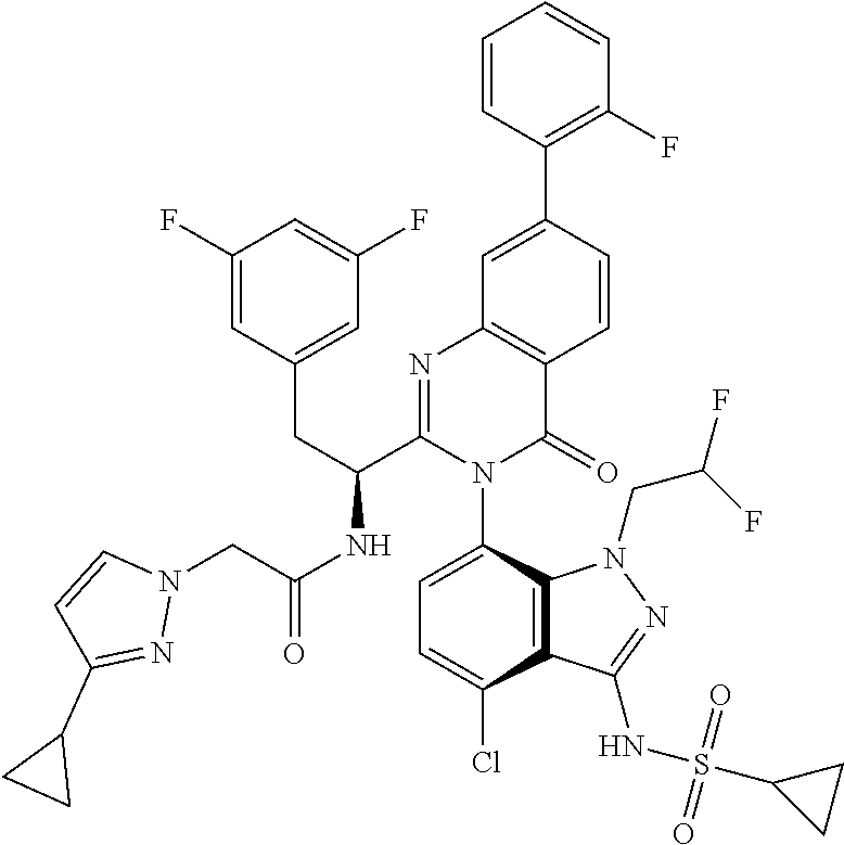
C1=CC(C2=CC3=C(C=C2)C(=O)N(C2=CC=C(Cl)C4=C2N(CC(F)F)N=C4NS(C2CC2)(=O)=O)C(C(CC2=CC(F)=CC(F)=C2)NC(=O)CN2C=CC(C4CC4)=N2)=N3)=C(F)C=C1
